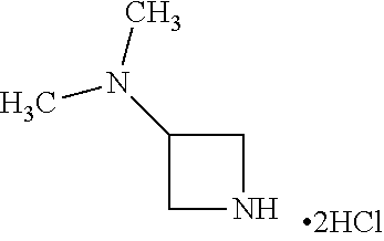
C1C(N(C)C)CN1
